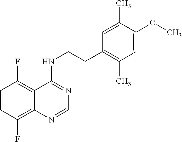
C1=CC(F)=C2C(=C1F)C(NCCC1=C(C)C=C(OC)C(C)=C1)=NC=N2
